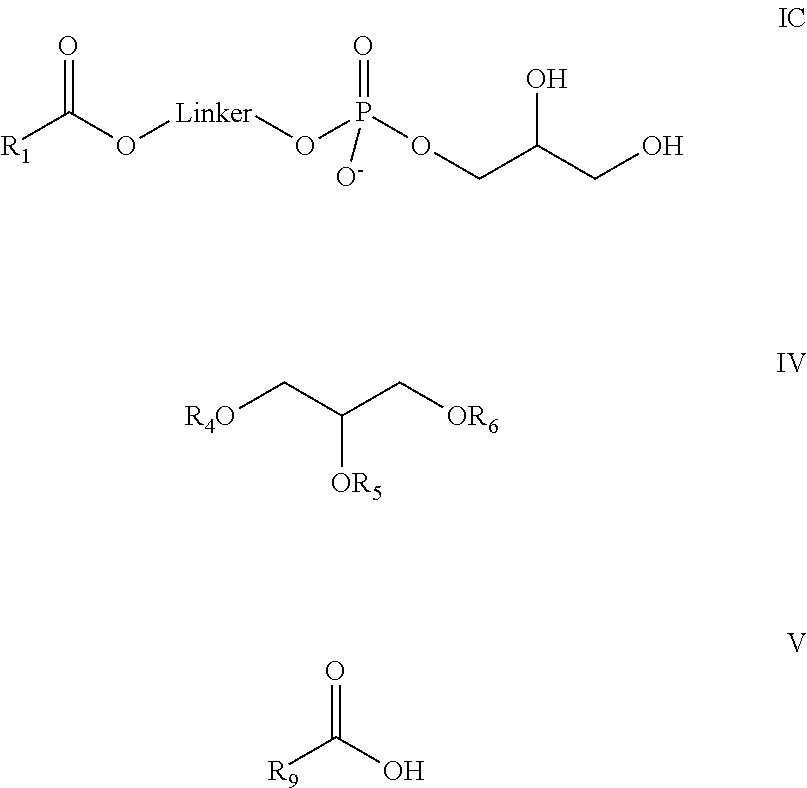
O=C(O[Linker]OP(=O)(OCC(O)CO)[O-])[R1].C([OR5])(C[R4O])C[OR6].O=C(O)[R9]
